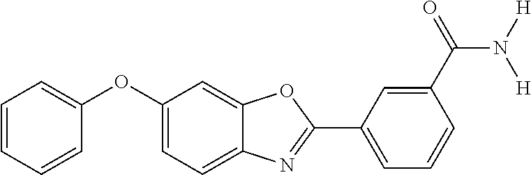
C1=C(OC2=CC=CC=C2)C=C2C(=C1)N=C(C1=CC=CC(C(=O)N([H])[H])=C1)O2
